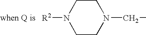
N1([R2])CCN(CC)CC1
